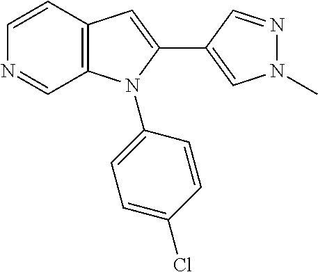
C1=CC2=C(C=N1)N(C1=CC=C(Cl)C=C1)C(C1=CN(C)N=C1)=C2
